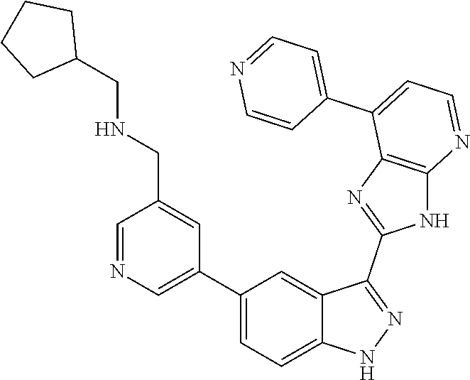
C1=NC=C(C2=CC=C3C(=C2)C(C2=NC4=C(N2)N=CC=C4C2=CC=NC=C2)=NN3)C=C1CNCC1CCCC1
